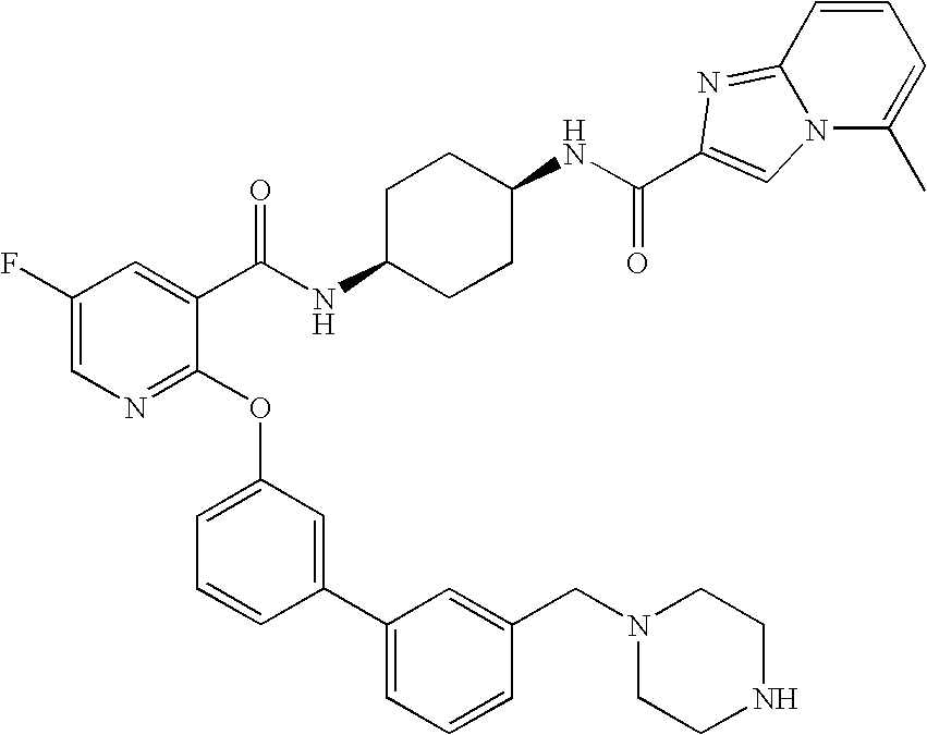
C1=CC2=NC(C(NC3CCC(NC(C4=CC(F)=CN=C4OC4=CC=CC(C5=CC=CC(CN6CCNCC6)=C5)=C4)=O)CC3)=O)=CN2C(C)=C1
